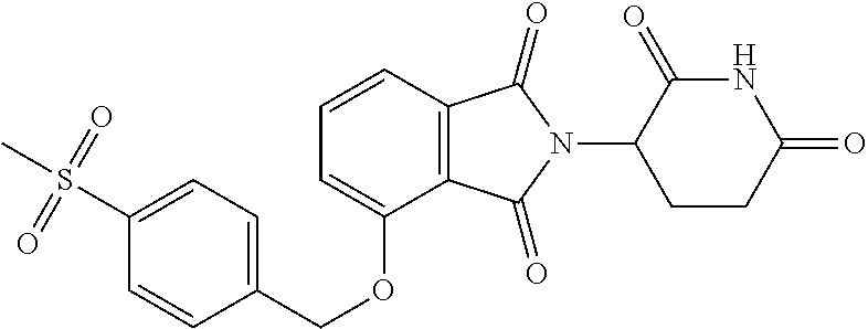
C1(S(=O)(=O)C)=CC=C(COC2=CC=CC3=C2C(=O)N(C2CCC(=O)NC2=O)C3=O)C=C1
